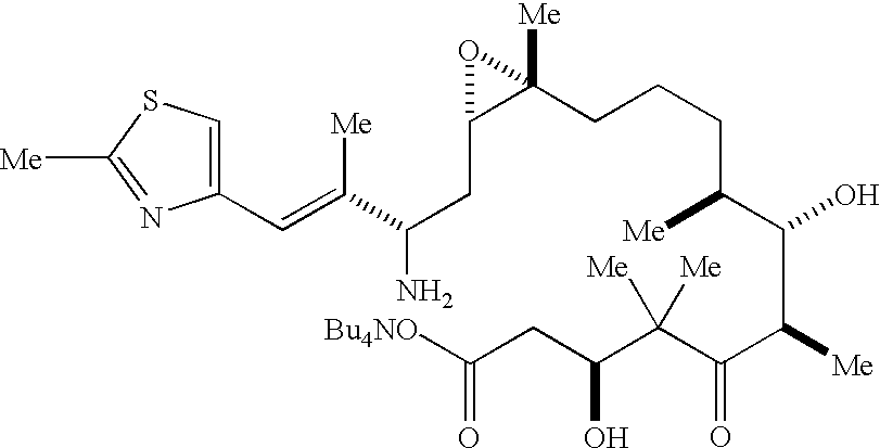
C1=C(C=C([Me])C(CC2C(CCCC(C(C(C(C(C(CC(=O)[Bu4NO])O)([Me])[Me])=O)[Me])O)[Me])([Me])O2)N)N=C([Me])S1
